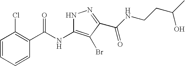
C1=CC=CC(C(NC2=C(Br)C(C(=O)NCCC(C)O)=NN2)=O)=C1Cl
